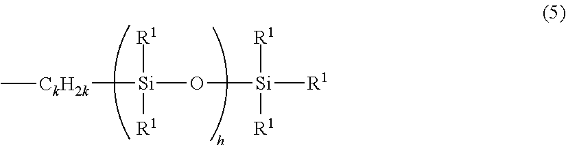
[CkH2k]([Si](O[Si]([R1])([R1])[R1])([R1])[R1])C
